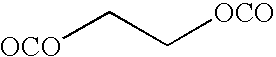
[OCO]CC[OCO]
